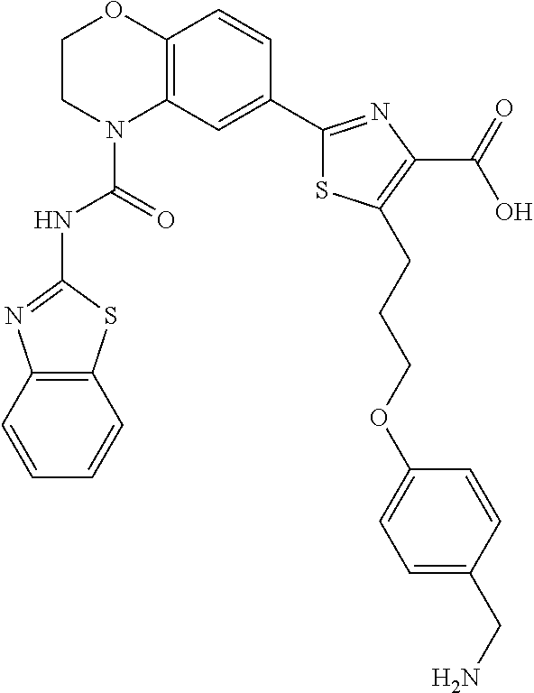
C1CN(C(=O)NC2=NC3=C(S2)C=CC=C3)C2=C(O1)C=CC(C1=NC(C(=O)O)=C(CCCOC3=CC=C(CN)C=C3)S1)=C2
